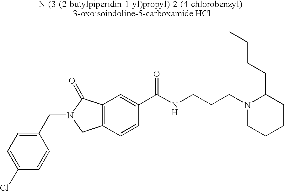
C1(Cl)=CC=C(CN2CC3=C(C2=O)C=C(C(NCCCN2CCCCC2CCCC)=O)C=C3)C=C1
